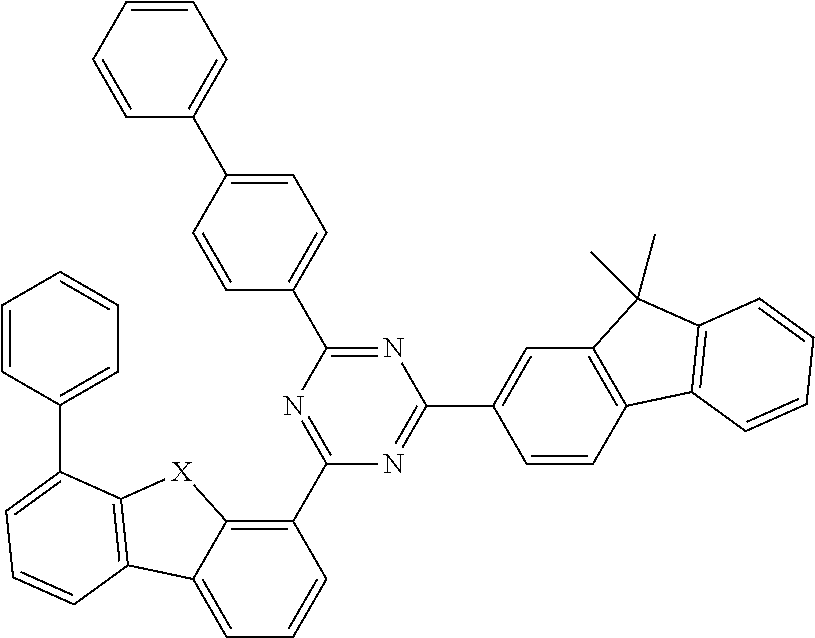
C1(C2=NC(C3=CC=C(C4=CC=CC=C4)C=C3)=NC(C3=CC4=C(C=C3)C3=C(C4(C)C)C=CC=C3)=N2)=C2C(=CC=C1)C1=C([X]2)C(C2=CC=CC=C2)=CC=C1
